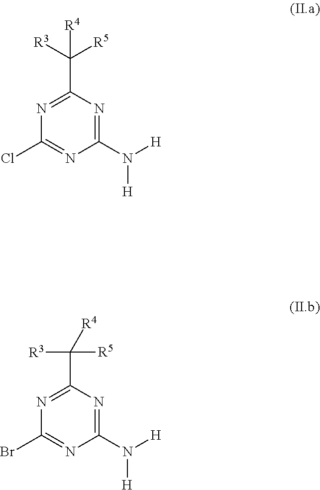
N1=C(C([R3])([R5])[R4])N=C(N([H])[H])N=C1Cl.N1=C(C([R3])([R5])[R4])N=C(N([H])[H])N=C1Br
